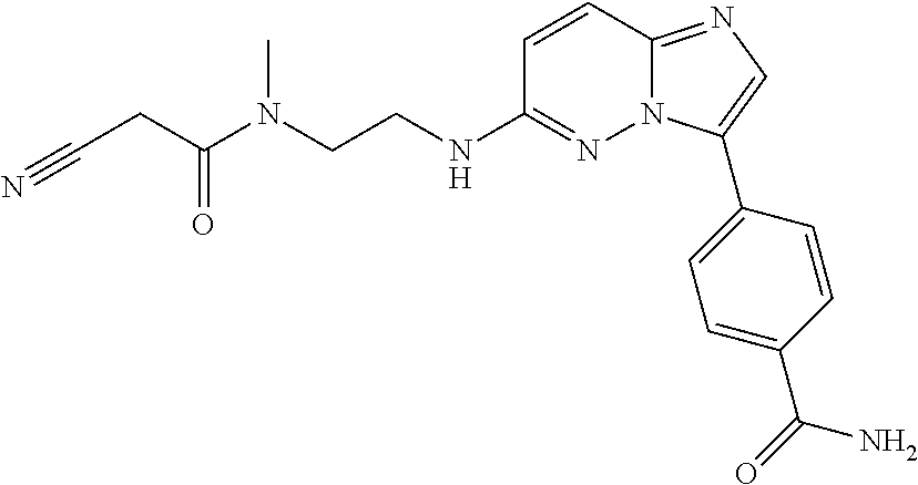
C1=CC2=NC=C(C3=CC=C(C(=O)N)C=C3)N2N=C1NCCN(C(CC#N)=O)C
